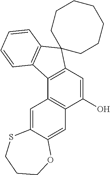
C1(O)=CC2=C(C3=C1C=C1C(=C3)SCCCO1)C1=C(C23CCCCCCC3)C=CC=C1
